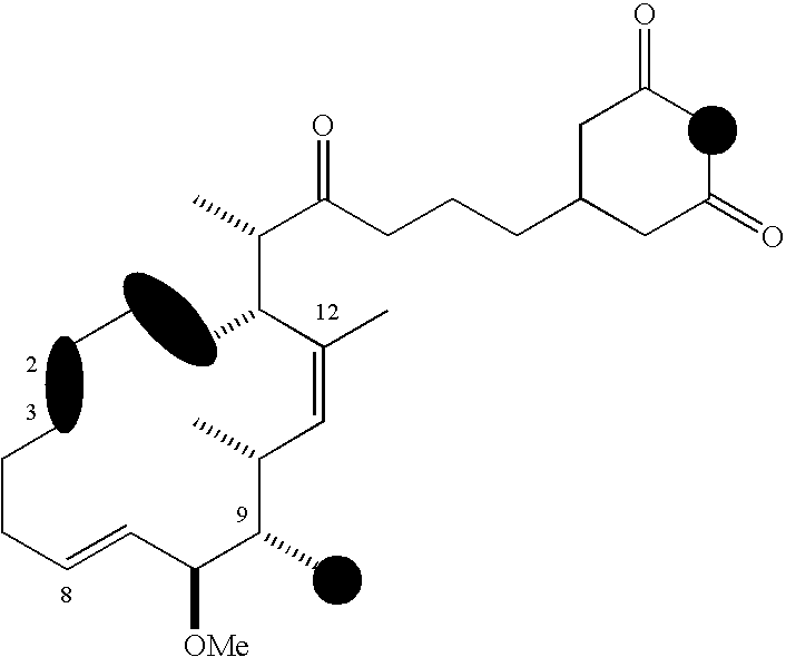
C1C(CCCC(C(C)C(C(C)=CC(C(C)C(C=CCCCCC)[OMe])C)C)=O)CC(=O)CC1=O
